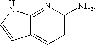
C12=NC([NH2])=CC=C1C=CN2
